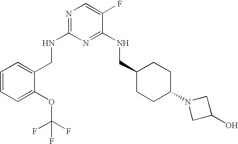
C1(CNC2=NC=C(F)C(NCC3CCC(N4CC(O)C4)CC3)=N2)=CC=CC=C1OC(F)(F)F
